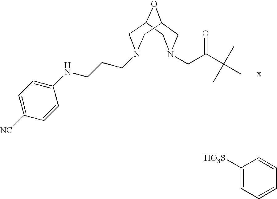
C1N(CC(C(C)(C)C)=O)CC2OC1CN(CCCNC1=CC=C([NC])C=C1)C2.C1=CC=CC([HO3S])=C1
